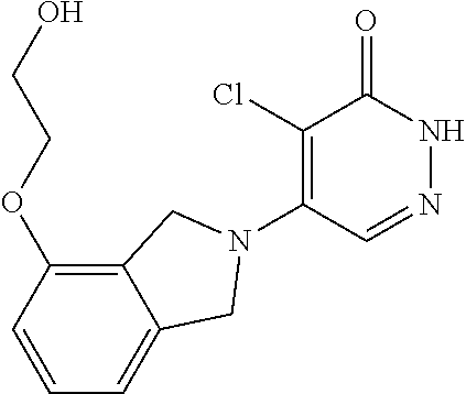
C1(Cl)=C(N2CC3=CC=CC(OCCO)=C3C2)C=NNC1=O
